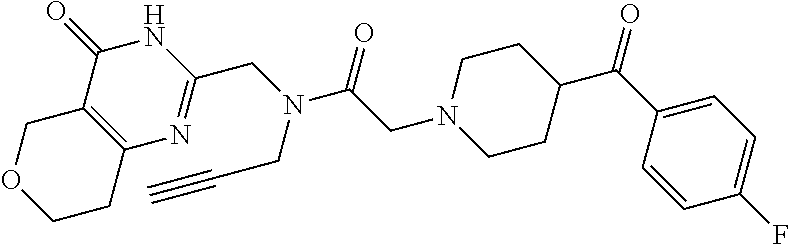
N1C(=O)C2=C(N=C1CN(C(CN1CCC(C(C3=CC=C(F)C=C3)=O)CC1)=O)CC#C)CCOC2
